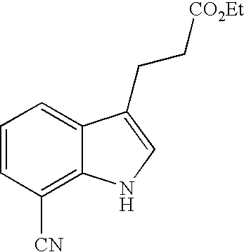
C1=CC([CN])=C2C(=C1)C(CC[CO2Et])=CN2
